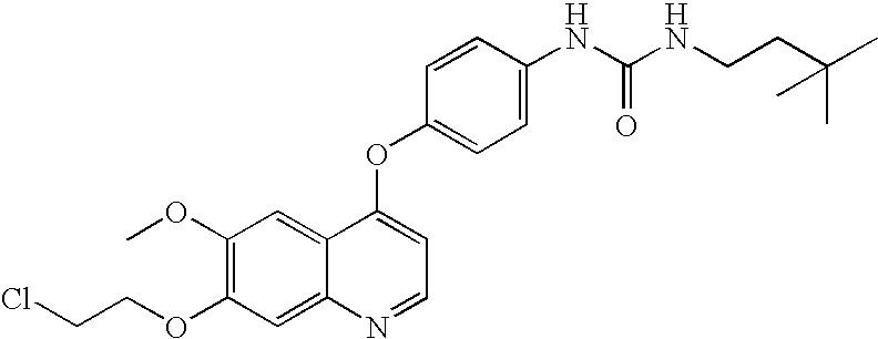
C1=CC(OC2=CC=NC3=CC(OCCCl)=C(OC)C=C23)=CC=C1NC(NCCC(C)(C)C)=O
